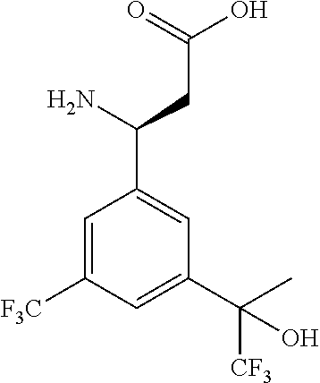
C1=C([F3C])C=C(C([CF3])(O)C)C=C1C(N)CC(O)=O
